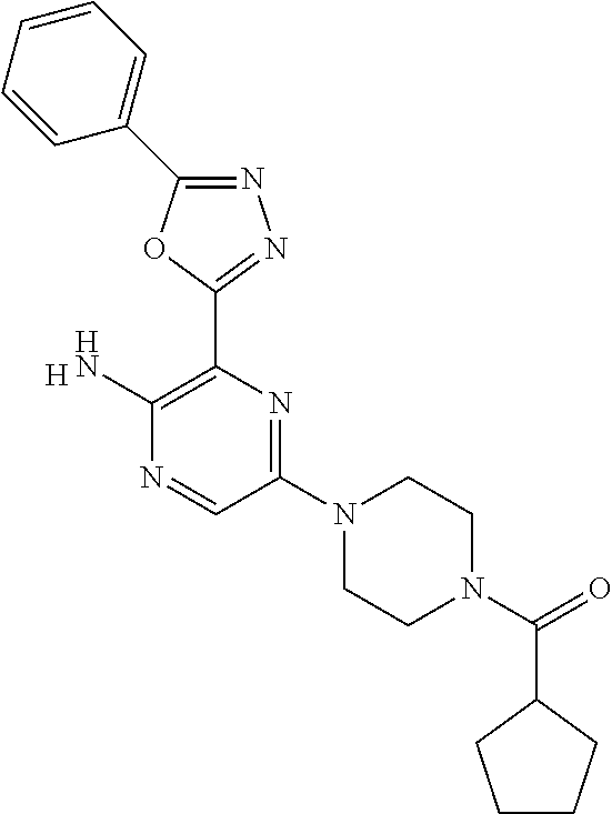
N1=C(C2=CC=CC=C2)OC(C2=C(N)N=CC(N3CCN(C(=O)C4CCCC4)CC3)=N2)=N1.[H]
